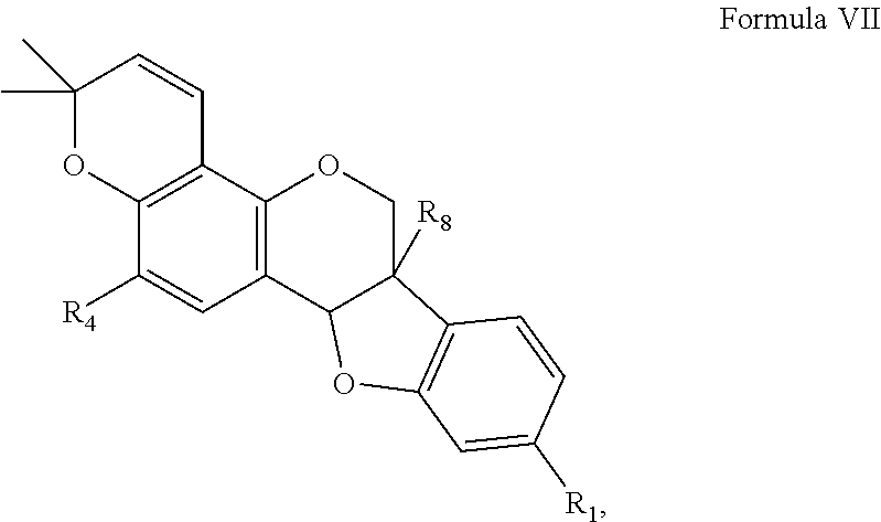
C12=C(C3=C(C=C1[R4])C1C([R8])(CO3)C3=C(O1)C=C([R1])C=C3)C=CC(C)(C)O2
